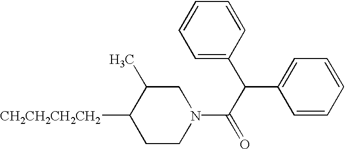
C1CN(C(C(C2=CC=CC=C2)C2=CC=CC=C2)=O)CC(C)C1[CH2CH2CH2CH2]
